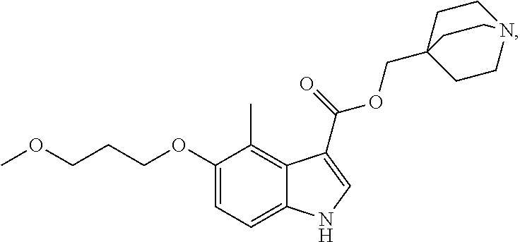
C12=C(C)C(OCCCOC)=CC=C1NC=C2C(OCC12CCN(CC1)CC2)=O
